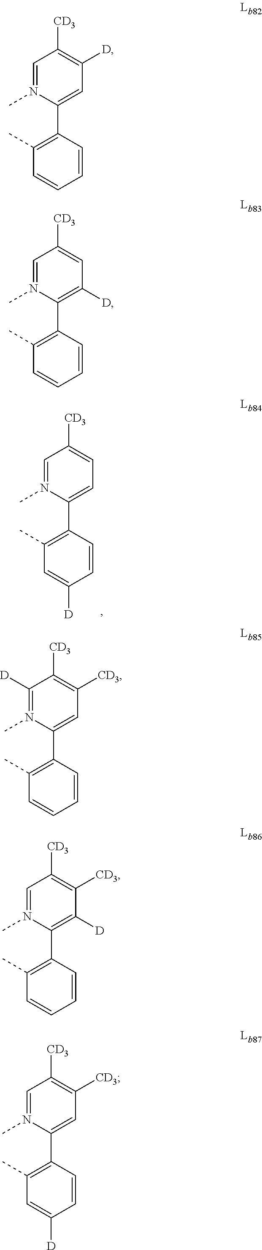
C1(C)=C(C2=CC([CD3])=C([CD3])C([D])=N2C)C=CC=C1.C1(C)=C(C2=CC([D])=C([CD3])C=N2C)C=CC=C1.C1(C)=C(C2=C([D])C([CD3])=C([CD3])C=N2C)C=CC=C1.C1(C)=C(C2=C([D])C=C([CD3])C=N2C)C=CC=C1.C1(C)=C(C2=CC([CD3])=C([CD3])C=N2C)C=CC([D])=C1.C1(C)=C(C2=CC=C([CD3])C=N2C)C=CC([D])=C1
